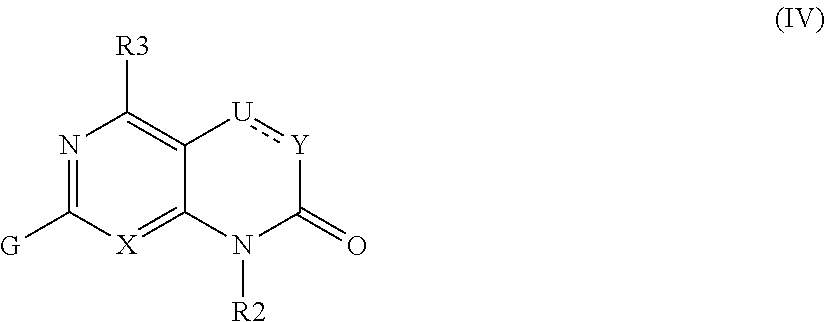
N1=C([G])[X]=C2C(=C1[R3])[U]:[Y]C(=O)N2[R2]
